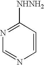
C1=CC([NHNH2])=NC=N1
